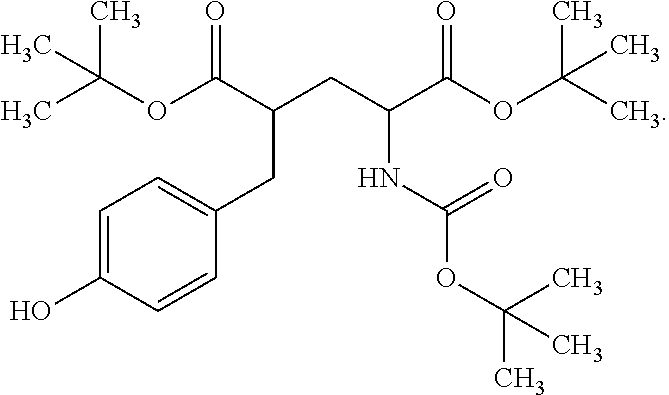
C1=C(O)C=CC(CC(C(OC(C)(C)C)=O)CC(C(OC(C)(C)C)=O)NC(OC(C)(C)C)=O)=C1
